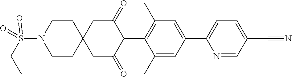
C1(C)=CC(C2=CC=C(C#N)C=N2)=CC(C)=C1C1C(=O)CC2(CC1=O)CCN(S(CC)(=O)=O)CC2
